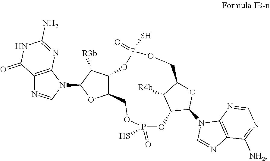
C1OP(=O)(S)OC2C(N3C=NC4=C3N=CN=C4[NH2])OC(C2[R4b])COP(S)(=O)OC2C1OC(N1C=NC3=C1N=C(N)NC3=O)C2[R3b]
